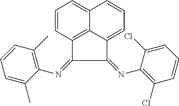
C1=CC2=C3C(=C1)C=CC=C3C(=NC1=C(Cl)C=CC=C1Cl)C2=NC1=C(C)C=CC=C1C
